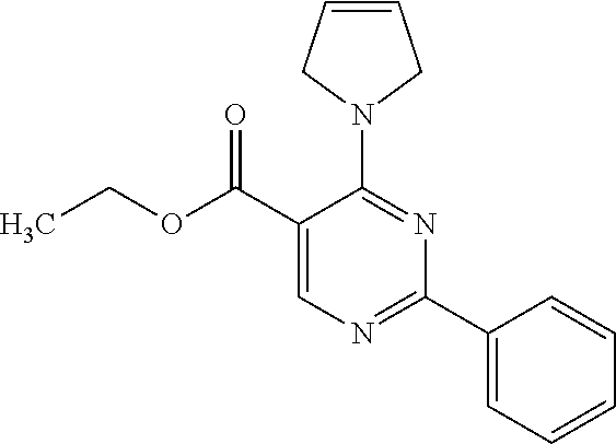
CCOC(C1=CN=C(C2=CC=CC=C2)N=C1N1CC=CC1)=O
